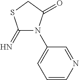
C1(=N)N(C2=CC=CN=C2)C(=O)CS1
